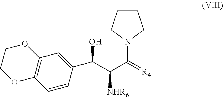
C1(C(C(C(=[R4])N2CCCC2)[NHR6])O)=CC2=C(C=C1)OCCO2
